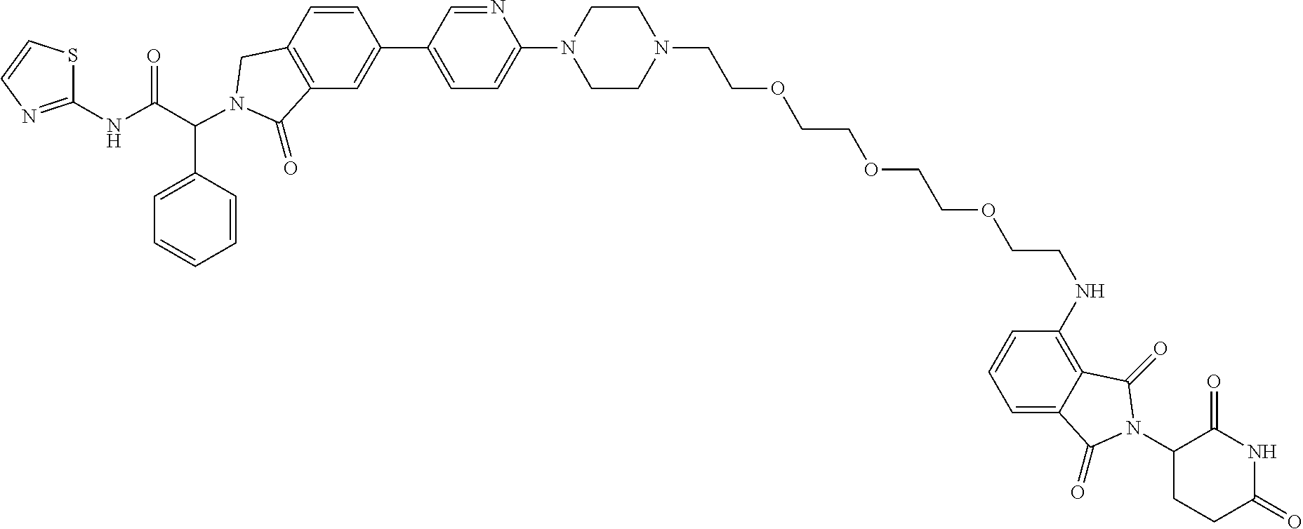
C1(C2=CC3=C(C=C2)CN(C(C2=CC=CC=C2)C(NC2=NC=CS2)=O)C3=O)=CC=C(N2CCN(CCOCCOCCOCCNC3=C4C(=CC=C3)C(=O)N(C3CCC(=O)NC3=O)C4=O)CC2)N=C1
